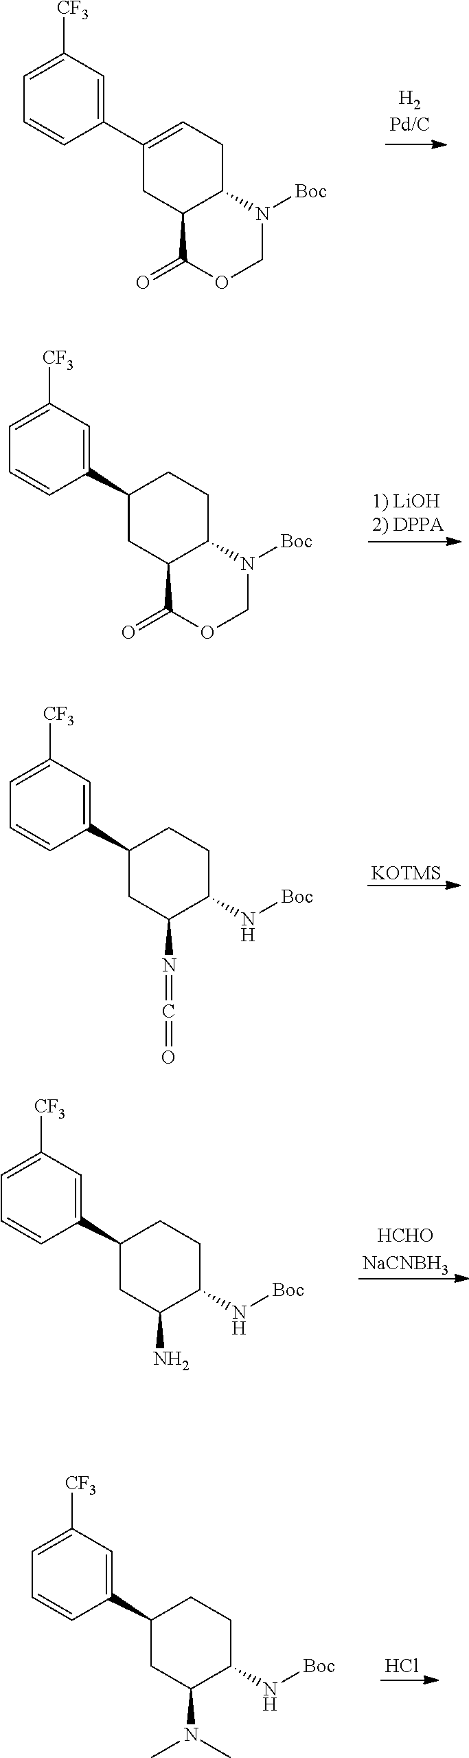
C1=C([CF3])C=C(C2=CCC3C(C2)C(=O)OCN3[Boc])C=C1.C1=C([CF3])C=C(C2CCC3C(C2)C(=O)OCN3[Boc])C=C1.C1=C([CF3])C=C(C2CCC(N[Boc])C(N=C=O)C2)C=C1.[KOTMS].C1=C([CF3])C=C(C2CCC(N[Boc])C(N)C2)C=C1.[HCHONaCNBH3].C1=C([CF3])C=C(C2CCC(N[Boc])C(N(C)C)C2)C=C1.Cl
